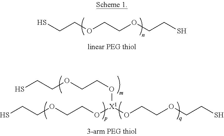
SCCOCCOCCS.SCCOCCO[X1](OCCOCCS)OCCOCCS
